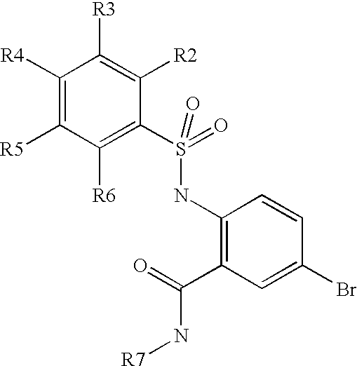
C1([R4])=C([R5])C([R6])=C(S(=O)(NC2=C(C(=O)N[R7])C=C(Br)C=C2)=O)C([R2])=C1[R3]
